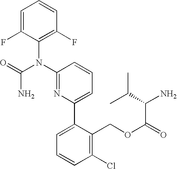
C1=C(F)C(N(C2=NC(C3=CC=CC(Cl)=C3COC(=O)C(N)C(C)C)=CC=C2)C(=O)N)=C(F)C=C1
